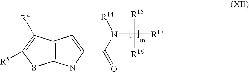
C12=C(NC(C(N(C([R15])([R16])[R17])[R14])=O)=C1)SC([R5])=C2[R4]
